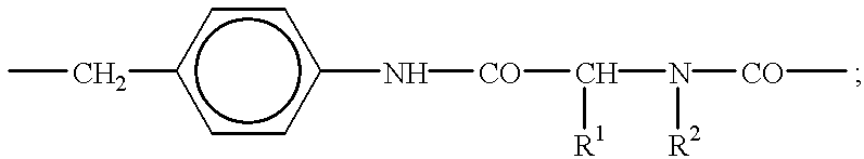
CCc1ccc(N[CO]C(N([CO]C)[R2])[R1])cc1
